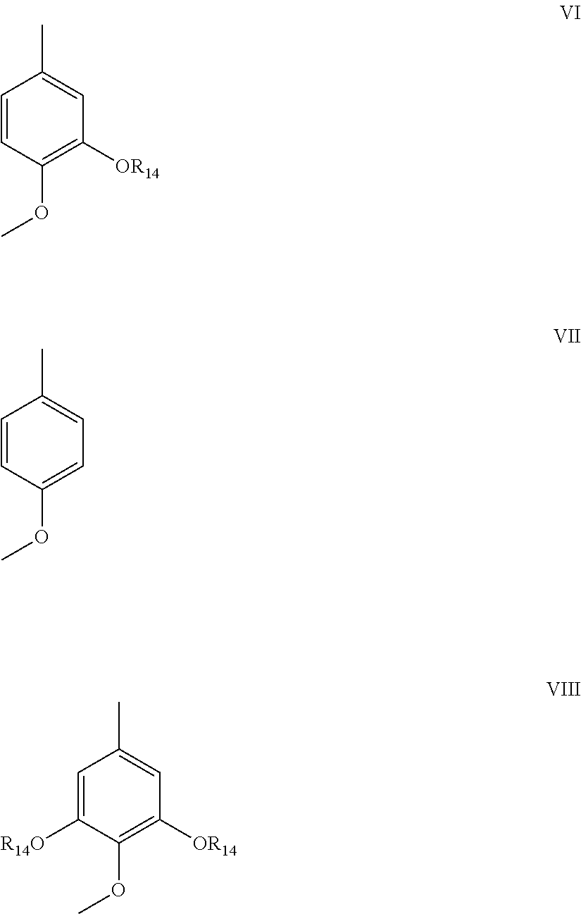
C1=CC(OC)=C([OR14])C=C1C.C1=CC(OC)=CC=C1C.C1=C([R14O])C(OC)=C([OR14])C=C1C
